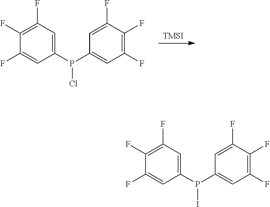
[TMSI].C1(P(C2=CC(F)=C(F)C(F)=C2)Cl)=CC(F)=C(F)C(F)=C1.C1(P(C2=CC(F)=C(F)C(F)=C2)I)=CC(F)=C(F)C(F)=C1
